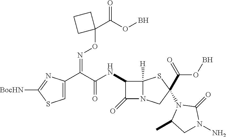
C1=C(C(C(=O)NC2C(=O)N3C2([H])SC(N2C(C)CN(N)C2=O)(C(OB)=O)C3)=NOC2(C(OB)=O)CCC2)N=C([BocHN])S1
